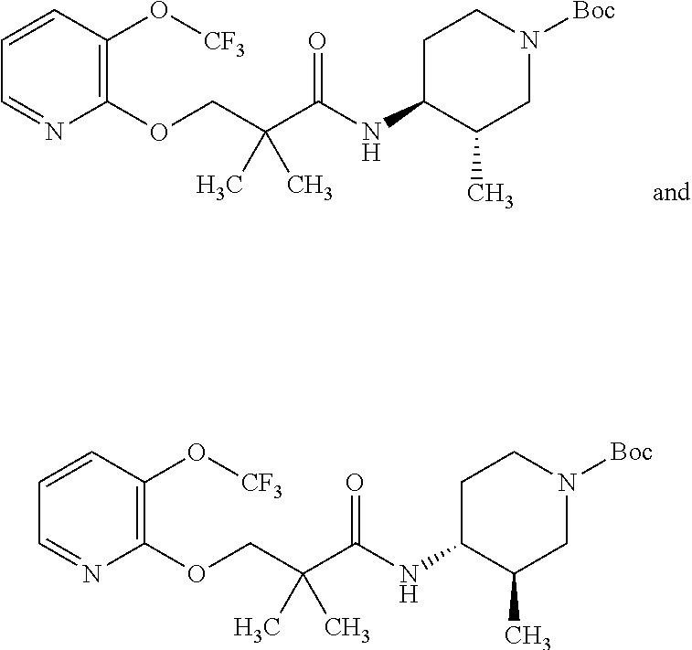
C1(OCC(C(NC2C(C)CN([Boc])CC2)=O)(C)C)=C(O[CF3])C=CC=N1.C1(OCC(C(NC2C(C)CN([Boc])CC2)=O)(C)C)=C(O[CF3])C=CC=N1
